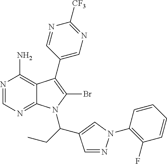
N1=CN=C2C(=C1N)C(C1=CN=C([CF3])N=C1)=C(Br)N2C(C1=CN(C2=C(F)C=CC=C2)N=C1)CC
